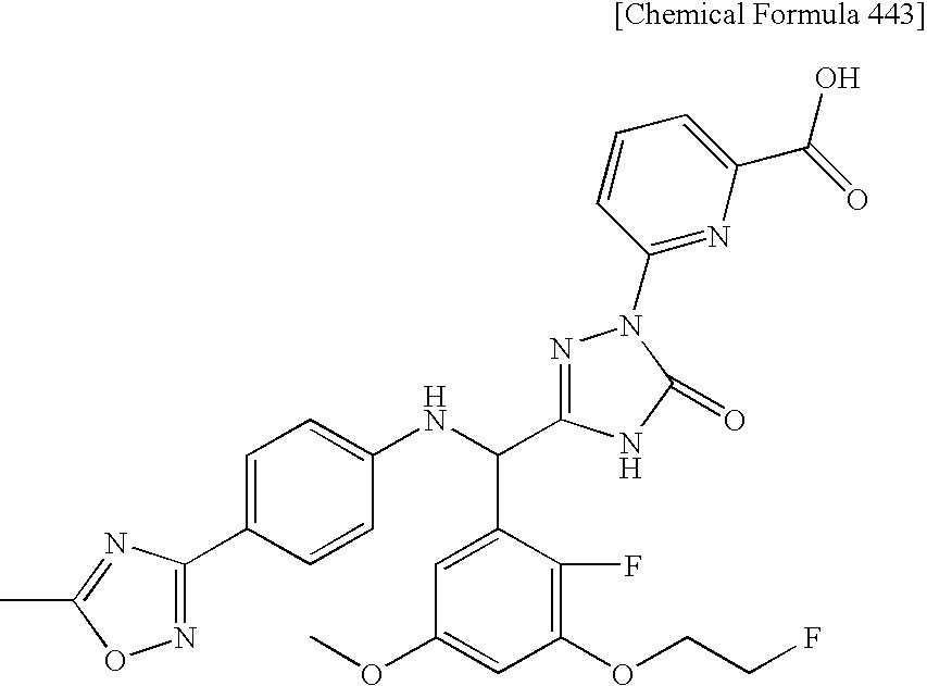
C1(C2=NOC(C)=N2)=CC=C(NC(C2=CC(OC)=CC(OCCF)=C2F)C2=NN(C3=NC(C(O)=O)=CC=C3)C(=O)N2)C=C1
